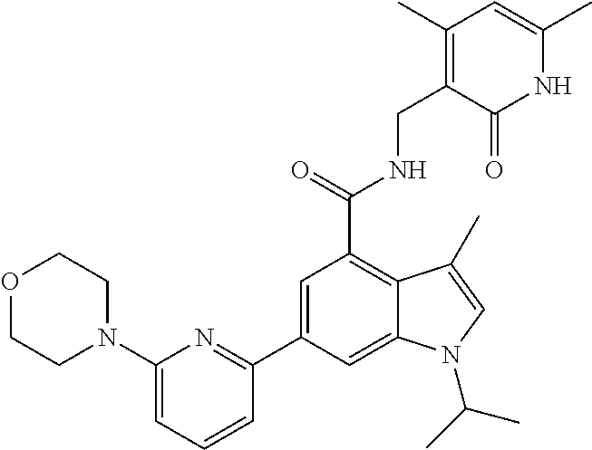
C1(C2=CC(C(NCC3=C(C)C=C(C)NC3=O)=O)=C3C(=C2)N(C(C)C)C=C3C)=NC(N2CCOCC2)=CC=C1
